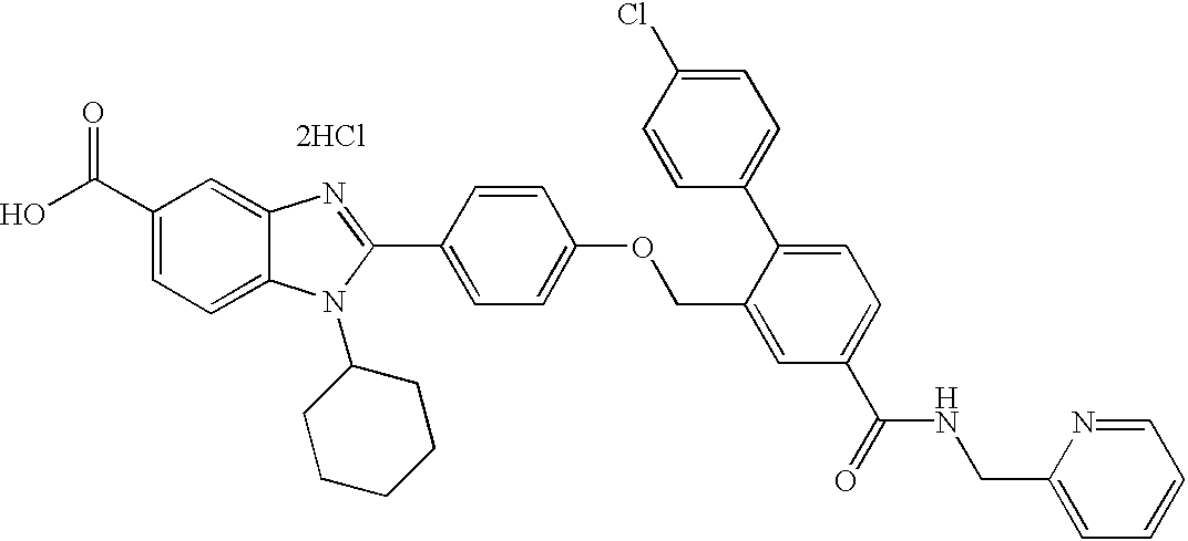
OC(C1=CC=C2C(=C1)N=C(C1=CC=C(OCC3=CC(C(=O)NCC4=CC=CC=N4)=CC=C3C3=CC=C(Cl)C=C3)C=C1)N2C1CCCCC1)=O.[2HCl]
